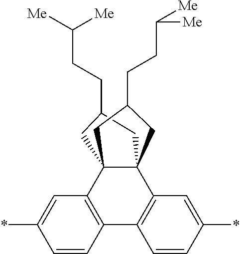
C1C(CCC([Me])[Me])CC23C4=C(C=CC(*)=C4)C4=C(C=C(*)C=C4)C12CC(CCC([Me])[Me])C3
